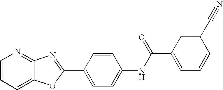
C1=CC=C2C(=N1)N=C(C1=CC=C(NC(C3=CC=CC(C#N)=C3)=O)C=C1)O2
